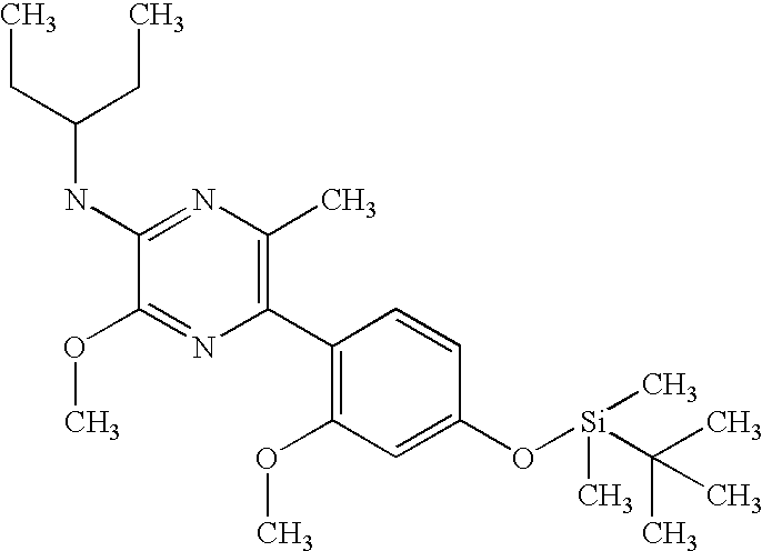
C1(NC(CC)CC)=NC(C)=C(C2=C(OC)C=C(O[Si](C(C)(C)C)(C)C)C=C2)N=C1OC
